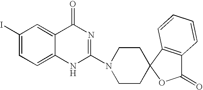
C1(N2CCC3(CC2)C2=C(C(=O)O3)C=CC=C2)=NC(=O)C2=CC(I)=CC=C2N1
